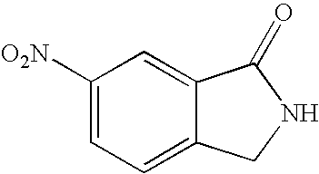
C1([O2N])=CC=C2C(=C1)C(=O)NC2
